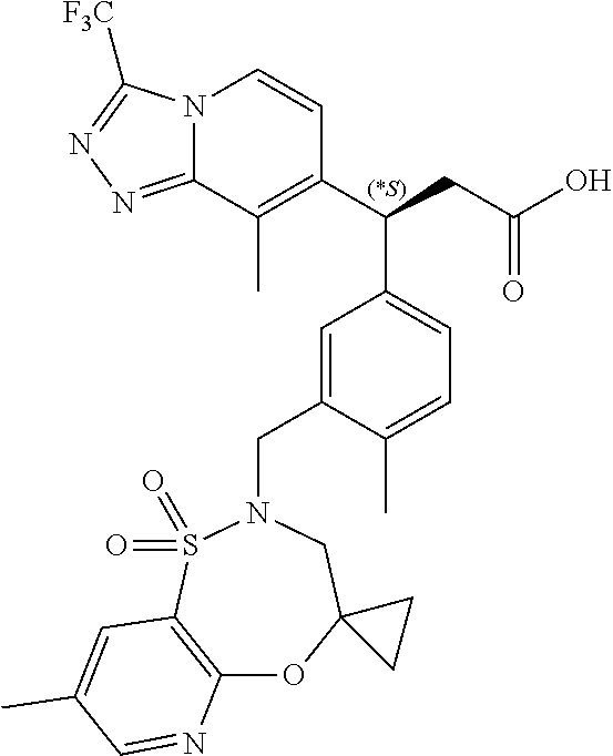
N12C(=NN=C1[F3C])C(C)=C(C(CC(O)=O)C1=CC=C(C)C(CN3CC4(OC5=C(S3(=O)=O)C=C(C)C=N5)CC4)=C1)C=C2
